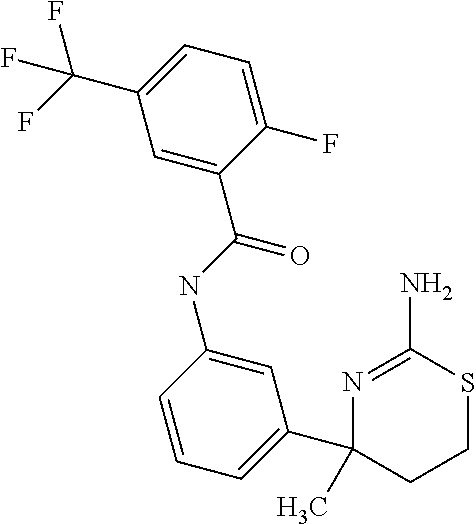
N1=C(N)SCCC1(C1=CC=CC(NC(=O)C2=CC(C(F)(F)F)=CC=C2F)=C1)C
